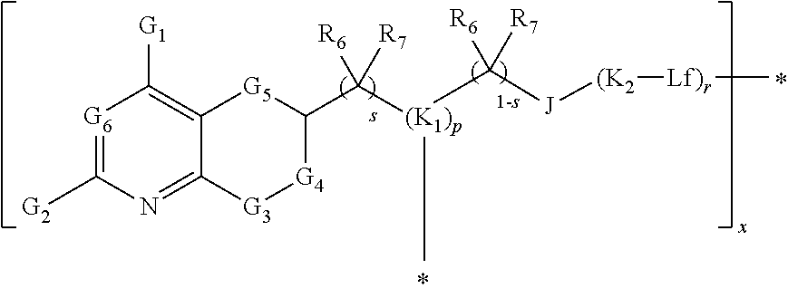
[G6]1=C([G2])N=C2C(=C1[G1])[G5]C(C([(K1)p](C([R7])([R6])[J][(K2][Lf)r]C)C)([R7])[R6])[G4][G3]2
